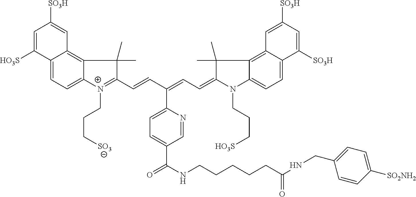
C1=C([HO3S])C2=CC=C3C(=C2C=C1[SO3H])C(C)(C)C(C=CC(=CC=C1C(C)(C)C2=C4C(=CC=C2N1CCC[HO3S])C([SO3H])=CC([SO3H])=C4)C1=CC=C(C(NCCCCCC(NCC2=CC=C([SO2NH2])C=C2)=O)=O)C=N1)=[N+]3CCC[SO3]
